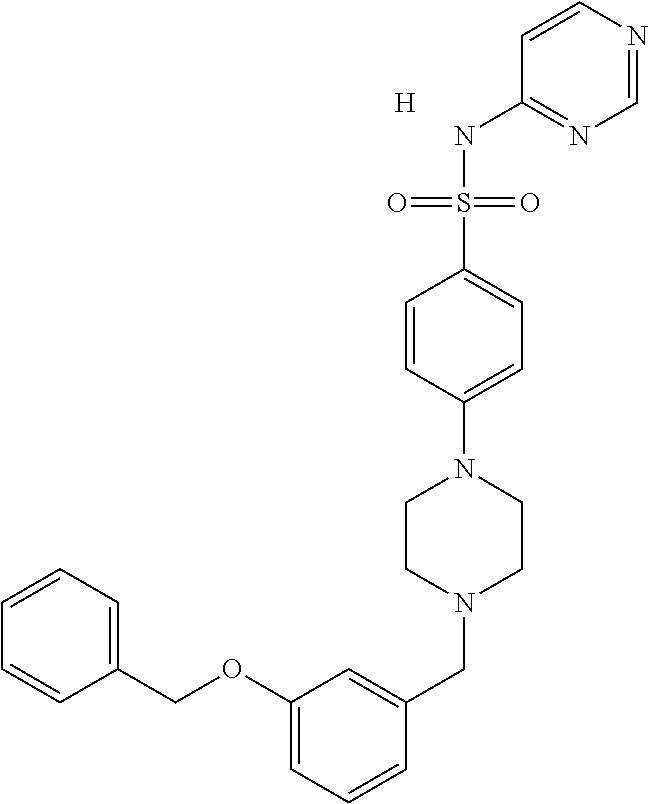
C1=CN=CN=C1NS(C1=CC=C(N2CCN(CC3=CC(OCC4=CC=CC=C4)=CC=C3)CC2)C=C1)(=O)=O.[H]
